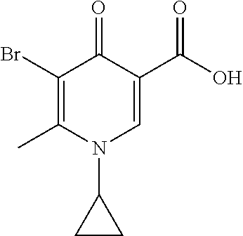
C1(Br)=C(C)N(C2CC2)C=C(C(O)=O)C1=O
